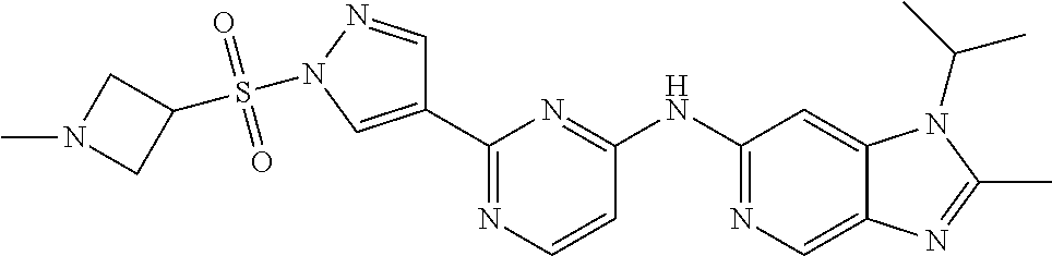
C1(C2=CN(S(C3CN(C)C3)(=O)=O)N=C2)=NC=CC(NC2=NC=C3C(=C2)N(C(C)C)C(C)=N3)=N1
